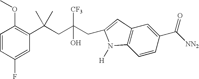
C1=CC(F)=CC(C(CC([CF3])(O)CC2=CC3=C(C=CC(C([NN2])=O)=C3)N2[H])(C)C)=C1OC
